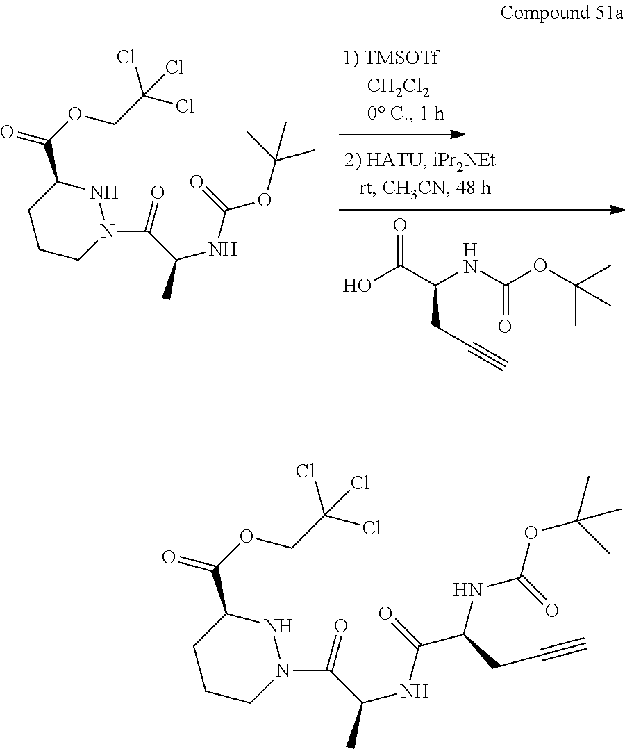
N1C(C(OCC(Cl)(Cl)Cl)=O)CCCN1C(=O)C(C)NC(OC(C)(C)C)=O.O=C(C(NC(OC(C)(C)C)=O)CC#C)O.N1C(C(OCC(Cl)(Cl)Cl)=O)CCCN1C(=O)C(C)NC(C(CC#C)NC(OC(C)(C)C)=O)=O
